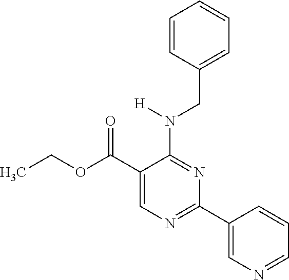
N(C1=NC(C2=CN=CC=C2)=NC=C1C(OCC)=O)(CC1=CC=CC=C1)[H]
